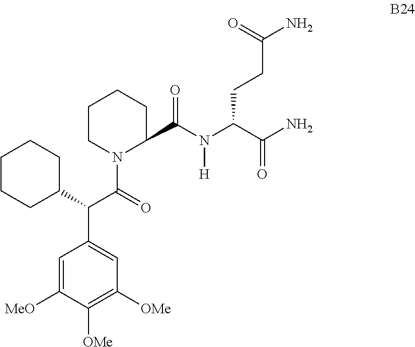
C1=C([MeO])C([OMe])=C([OMe])C=C1C(C1CCCCC1)C(=O)N1C(C(N(C(C(=O)N)CCC(N)=O)[H])=O)CCCC1
